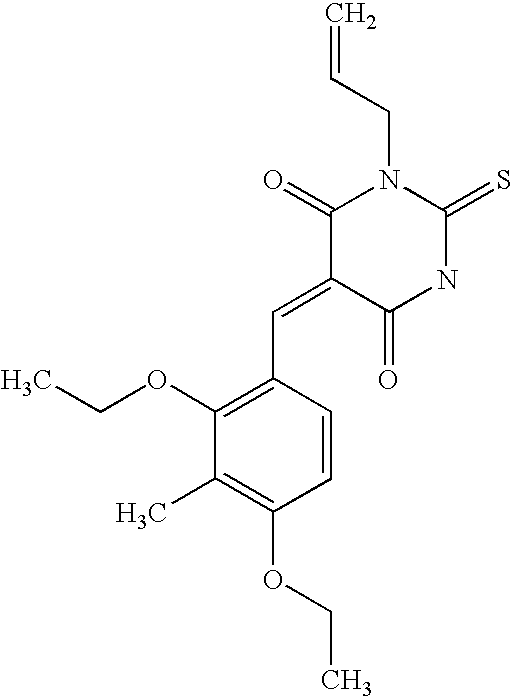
C1(C=C2C(=O)NC(=S)N(CC=C)C2=O)=C(OCC)C(C)=C(OCC)C=C1
